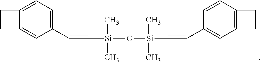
C1=C2C(=CC(C=C[Si](O[Si](C=CC3=CC4=C(C=C3)CC4)(C)C)(C)C)=C1)CC2
